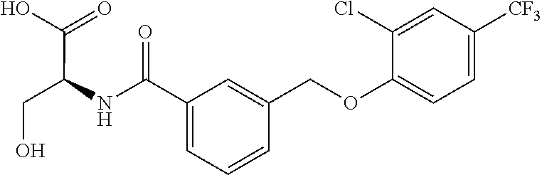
C1(C(NC(CO)C(O)=O)=O)=CC=CC(COC2=CC=C([CF3])C=C2Cl)=C1
